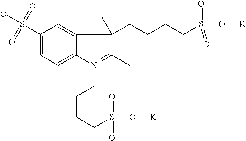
C1(S([O-])(=O)=O)=CC=C2C(=C1)C(C)(CCCCS(O[K])(=O)=O)C(C)=[N+]2CCCCS(O[K])(=O)=O
